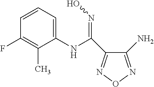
C1(NC(=NO)C2=NON=C2N)=CC=CC(F)=C1C
